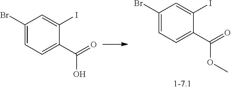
C1(Br)=CC=C(C(OC)=O)C(I)=C1.C1(Br)=CC=C(C(O)=O)C(I)=C1
